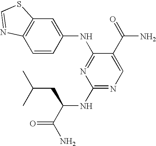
C12=C(C=CC(NC3=NC(NC(C(N)=O)CC(C)C)=NC=C3C(=O)N)=C1)N=CS2
